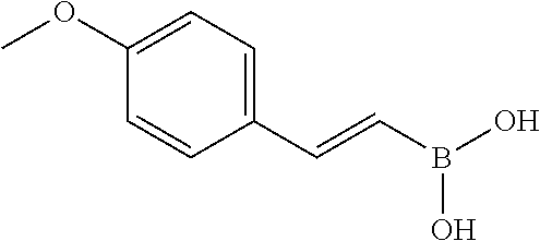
COC1=CC=C(C=CB(O)O)C=C1
